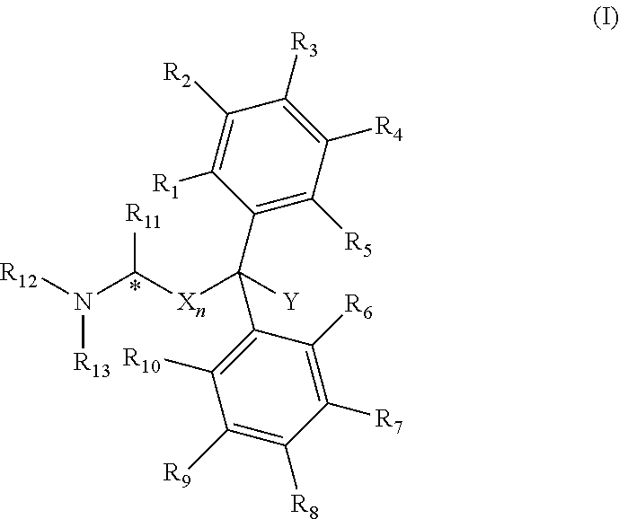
N([R13])([R12])C([Xn]C([Y])(C1=C([R5])C([R4])=C([R3])C([R2])=C1[R1])C1=C([R10])C([R9])=C([R8])C([R7])=C1[R6])[R11]
